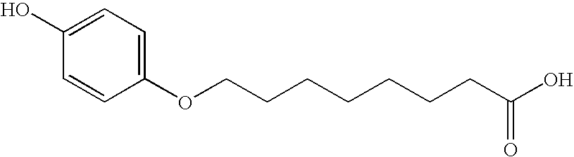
C1=C(O)C=CC(OCCCCCCCC(O)=O)=C1
